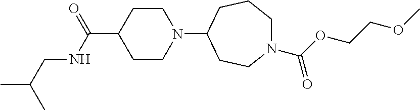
C1CN(C2CCN(C(OCCOC)=O)CCC2)CCC1C(=O)NCC(C)C
